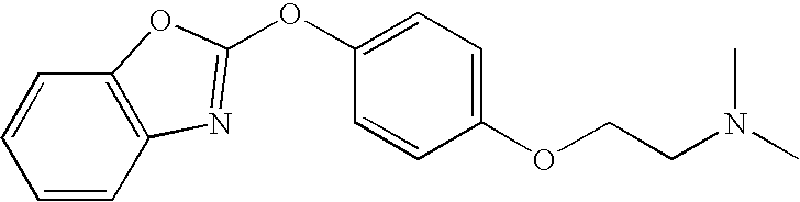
C1=CC2=C(C=C1)OC(OC1=CC=C(OCCN(C)C)C=C1)=N2
